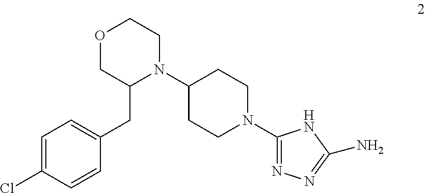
C1=C(Cl)C=CC(CC2N(C3CCN(C4=NN=C(N)N4)CC3)CCOC2)=C1
